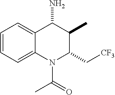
C1=CC=C2C(=C1)C(N)C(C)C(C[CF3])N2C(=O)C
